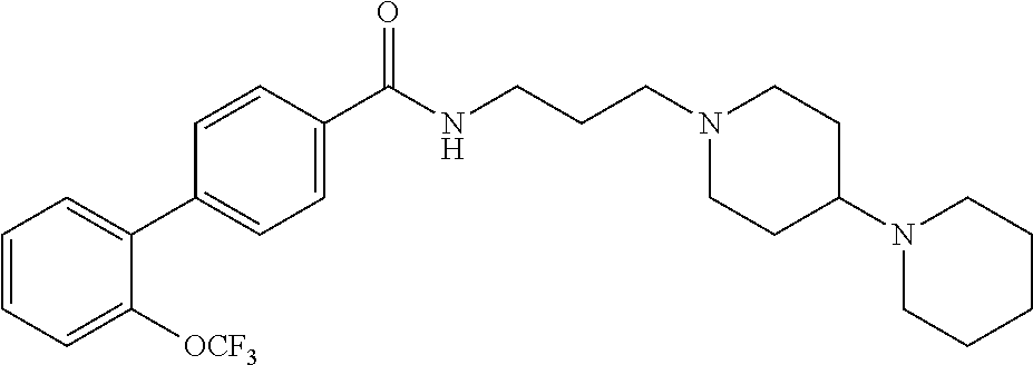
C1(C2=CC=CC=C2[OCF3])=CC=C(C(NCCCN2CCC(N3CCCCC3)CC2)=O)C=C1
